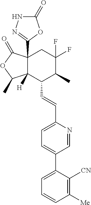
C12([H])C(C3=NNC(=O)O3)(C(=O)OC1C)CC(F)(F)C(C)C2C=CC1=CC=C(C2=CC=CC([Me])=C2[CN])C=N1
